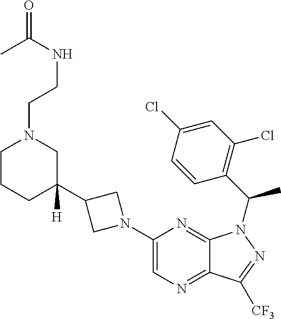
C1CCC(C2CN(C3=CN=C4C(=N3)N(C(C3=C(Cl)C=C(Cl)C=C3)C)N=C4[CF3])C2)([H])CN1CCNC(C)=O
